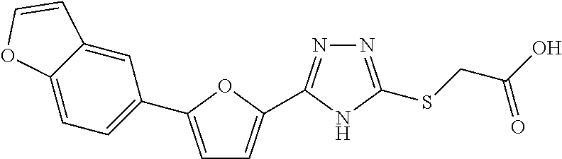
C1=C(C2=CC=C3C(=C2)C=CO3)OC(C2=NN=C(SCC(O)=O)N2)=C1
